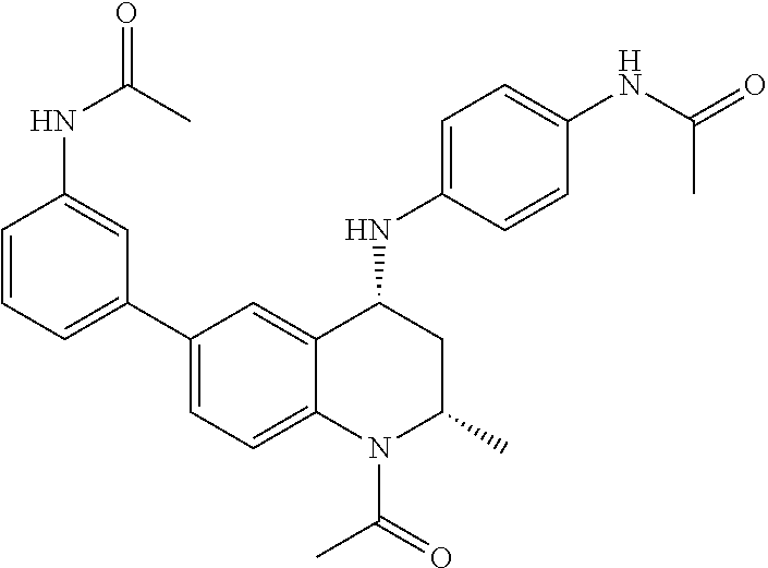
C1(NC2CC(C)N(C(C)=O)C3=CC=C(C4=CC=CC(NC(=O)C)=C4)C=C23)=CC=C(NC(=O)C)C=C1
